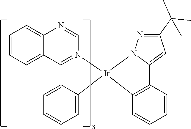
C1=NC2=CC=CC=C2C2=N1[Ir]1(C3=CC=CC=C23)C2=C(C=CC=C2)C2=CC(C(C)(C)C)=NN12
